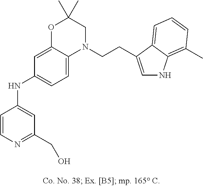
C1=CN=C(CO)C=C1NC1=CC=C2C(=C1)OC(C)(C)CN2CCC1=CNC2=C(C)C=CC=C21
